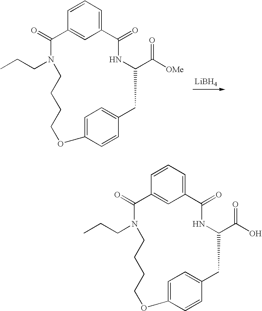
C12=CC=CC(=C1)C(=O)N(CCC)CCCCOC1=CC=C(CC(C([OMe])=O)NC2=O)C=C1.[LiBH4].C12=CC=CC(=C1)C(=O)N(CCC)CCCCOC1=CC=C(CC(C(O)=O)NC2=O)C=C1
